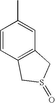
C1=CC2=C(C=C1C)CS(=O)C2
